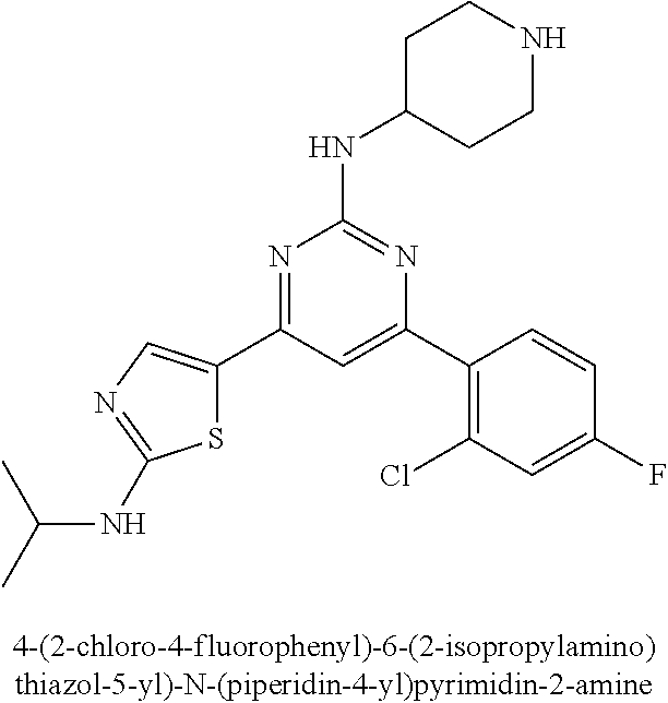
N1=C(C2=CN=C(NC(C)C)S2)C=C(C2=C(Cl)C=C(F)C=C2)N=C1NC1CCNCC1
